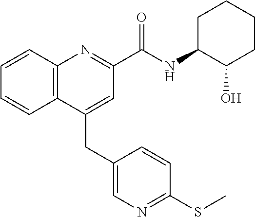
C(C1=CC(C(NC2C(O)CCCC2)=O)=NC2=C1C=CC=C2)C1=CN=C(SC)C=C1
